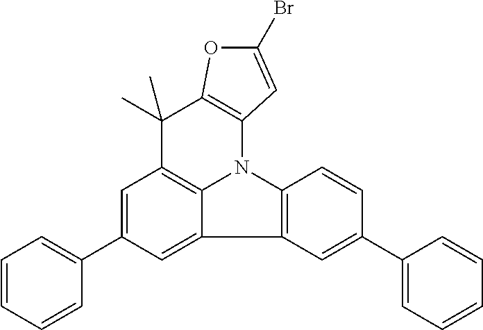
C1=C(C2=CC=CC=C2)C=C2C3=C1C(C)(C)C1=C(N3C3=C2C=C(C2=CC=CC=C2)C=C3)C=C(Br)O1
